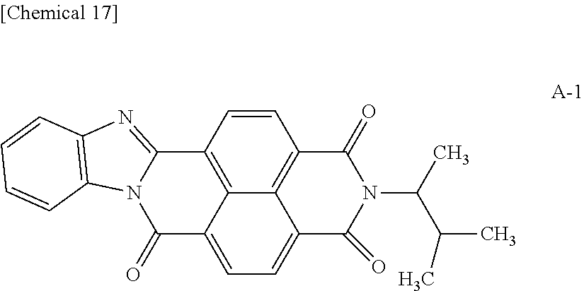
C1=CC2=C3C4=C1C(=O)N(C(C)C(C)C)C(=O)C4=CC=C3C(=O)N1C2=NC2=C1C=CC=C2
